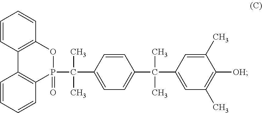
C1=CC2=C(C=C1)OP(C(C)(C)C1=CC=C(C(C3=CC(C)=C([OH])C(C)=C3)(C)C)C=C1)(=O)C1=C2C=CC=C1
